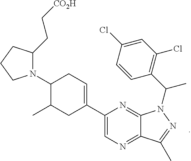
N1=C2C(=NC=C1C1=CCC(N3C(CC[CO2H])CCC3)C(C)C1)C(C)=NN2C(C1=C(Cl)C=C(Cl)C=C1)C
